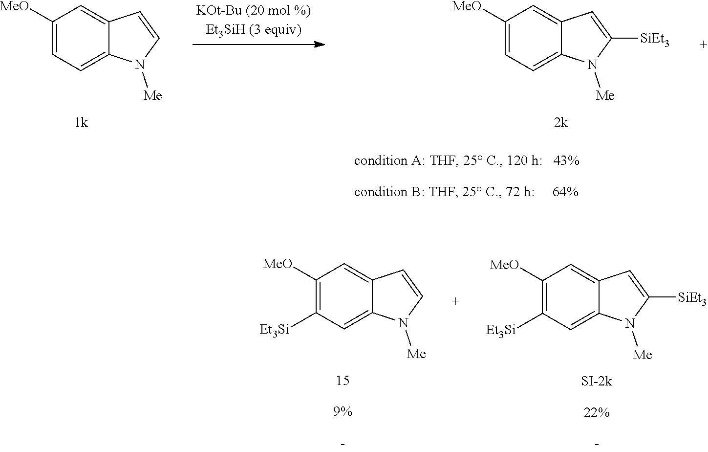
C1([MeO])=C([Et3Si])C=C2C(=C1)C=C([SiEt3])N2[Me].C1([MeO])=C([Et3Si])C=C2C(=C1)C=CN2[Me].C1([MeO])=CC=C2C(=C1)C=CN2[Me].C1([MeO])=CC=C2C(=C1)C=C([SiEt3])N2[Me]
